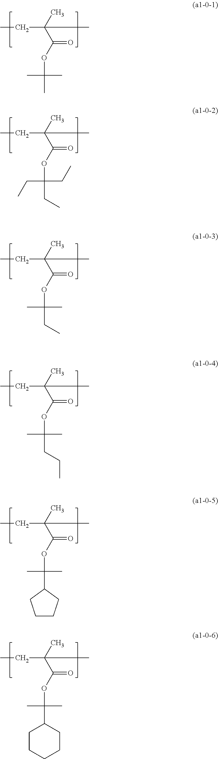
CC(C(OC(C)(C)C)=O)(C)CC.CC(C(OC(CC)(CC)CC)=O)(C)CC.CC(C(OC(CC)(C)C)=O)(C)CC.CC(C(OC(CCC)(C)C)=O)(C)CC.CC(C(OC(C1CCCC1)(C)C)=O)(C)CC.CC(C(OC(C1CCCCC1)(C)C)=O)(C)CC
